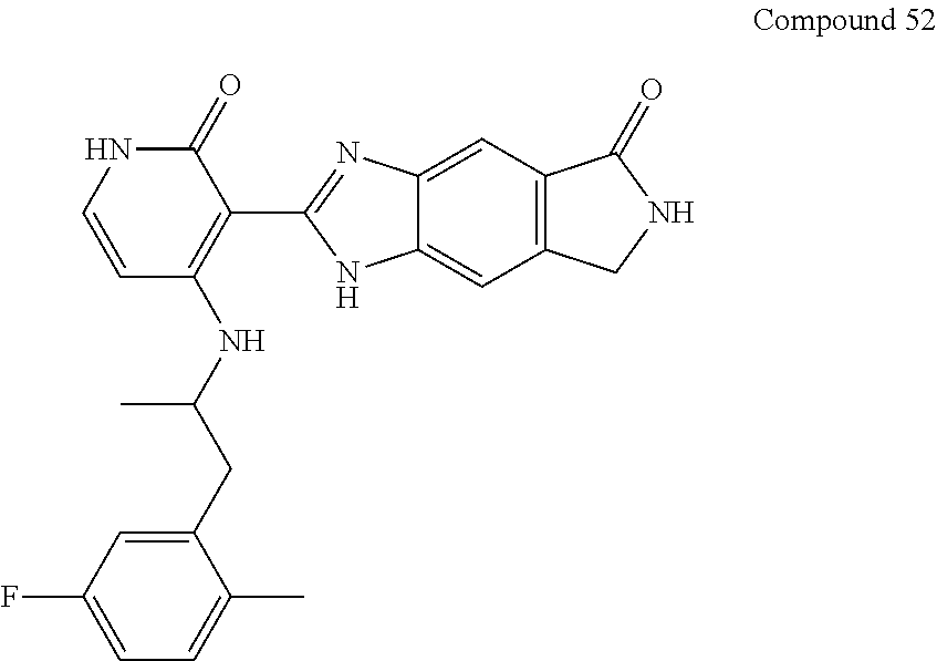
C1=CC(NC(CC2=CC(F)=CC=C2C)C)=C(C2=NC3=CC4=C(C=C3N2)CNC4=O)C(=O)N1
